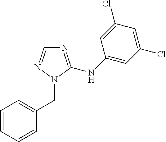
N1=C(NC2=CC(Cl)=CC(Cl)=C2)N(CC2=CC=CC=C2)N=C1
